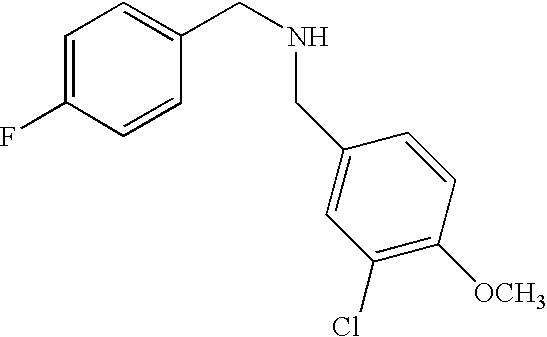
C1=C(F)C=CC(CNCC2=CC(Cl)=C([OCH3])C=C2)=C1
